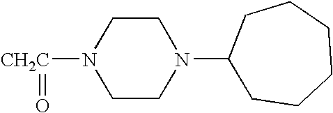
N1([CH2C]=O)CCN(C2CCCCCC2)CC1
